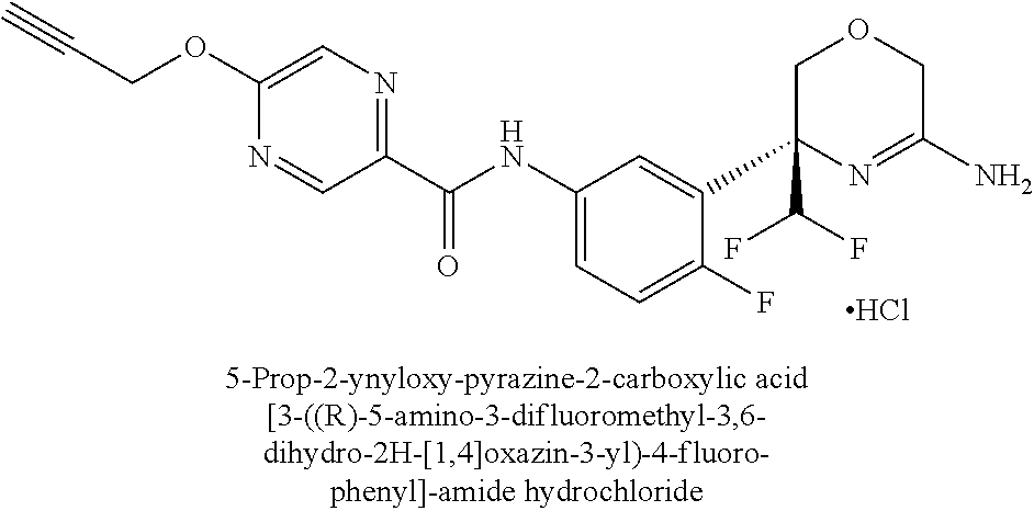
C1(C(NC2=CC=C(F)C(C3(C(F)F)N=C(N)COC3)=C2)=O)=NC=C(OCC#C)N=C1.Cl
